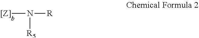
[[Z]]N([R])[R5]
